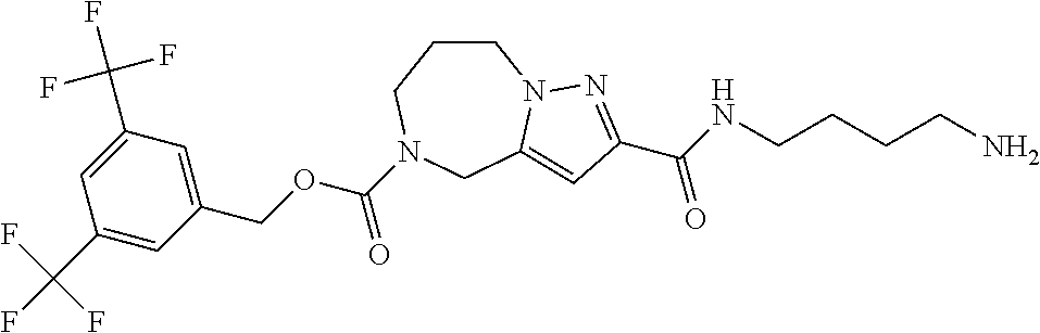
C1CCN(C(OCC2=CC(C(F)(F)F)=CC(C(F)(F)F)=C2)=O)CC2=CC(C(NCCCCN)=O)=NN12
